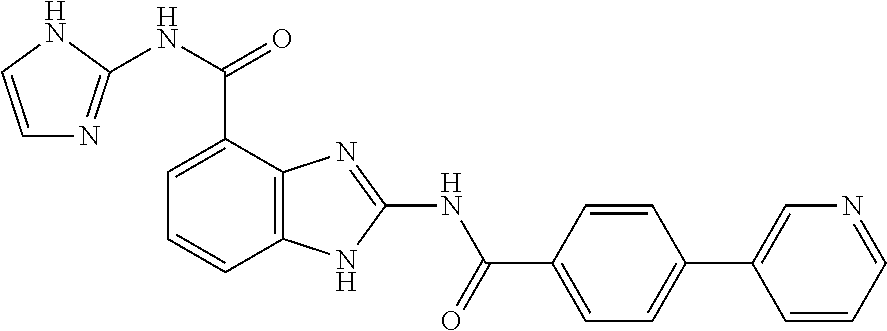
C12=C(C=CC=C1C(NC1=NC=CN1)=O)NC(NC(=O)C1=CC=C(C3=CN=CC=C3)C=C1)=N2
